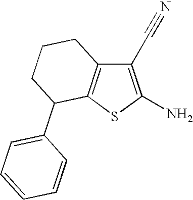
C1(C#N)=C(N)SC2=C1CCCC2C1=CC=CC=C1
